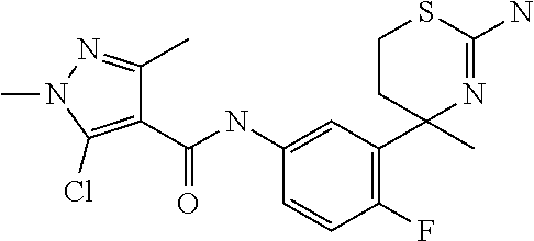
C1CC(C)(C2=C(F)C=CC(NC(C3=C(Cl)N(C)N=C3C)=O)=C2)N=C(N)S1
